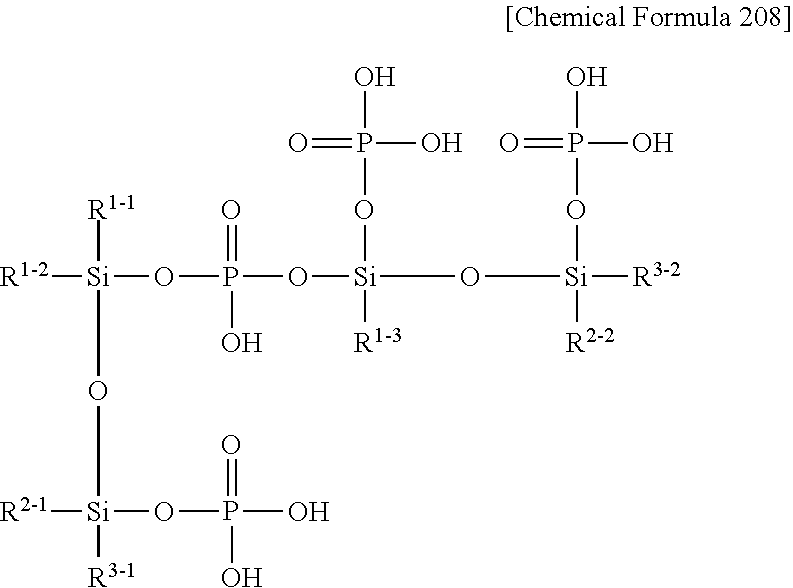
[R1-2][Si](OP(O[Si](O[Si](OP(O)(O)=O)([R3-2])[R2-2])(OP(O)(O)=O)[R1-3])(=O)O)([R1-1])O[Si]([R2-1])(OP(O)(=O)O)[R3-1]
